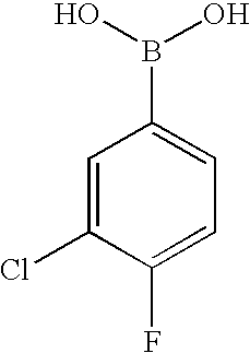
C1=C(Cl)C(F)=CC=C1B(O)O
